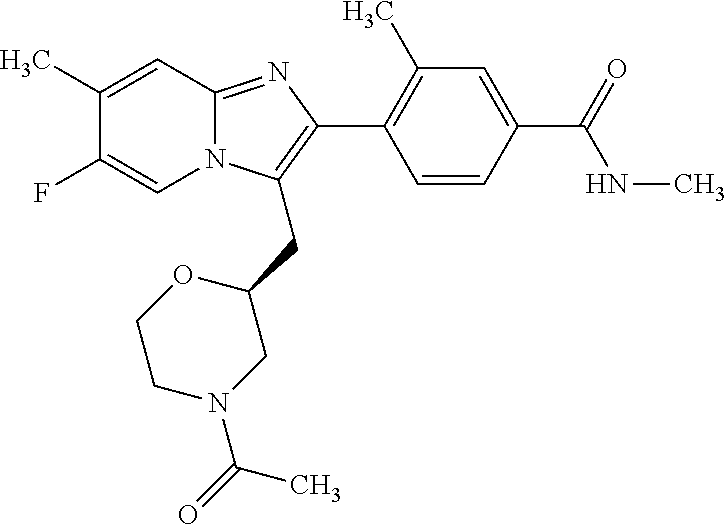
C1(C)=CC2=NC(C3=C(C)C=C(C(=O)NC)C=C3)=C(CC3CN(C(=O)C)CCO3)N2C=C1F
